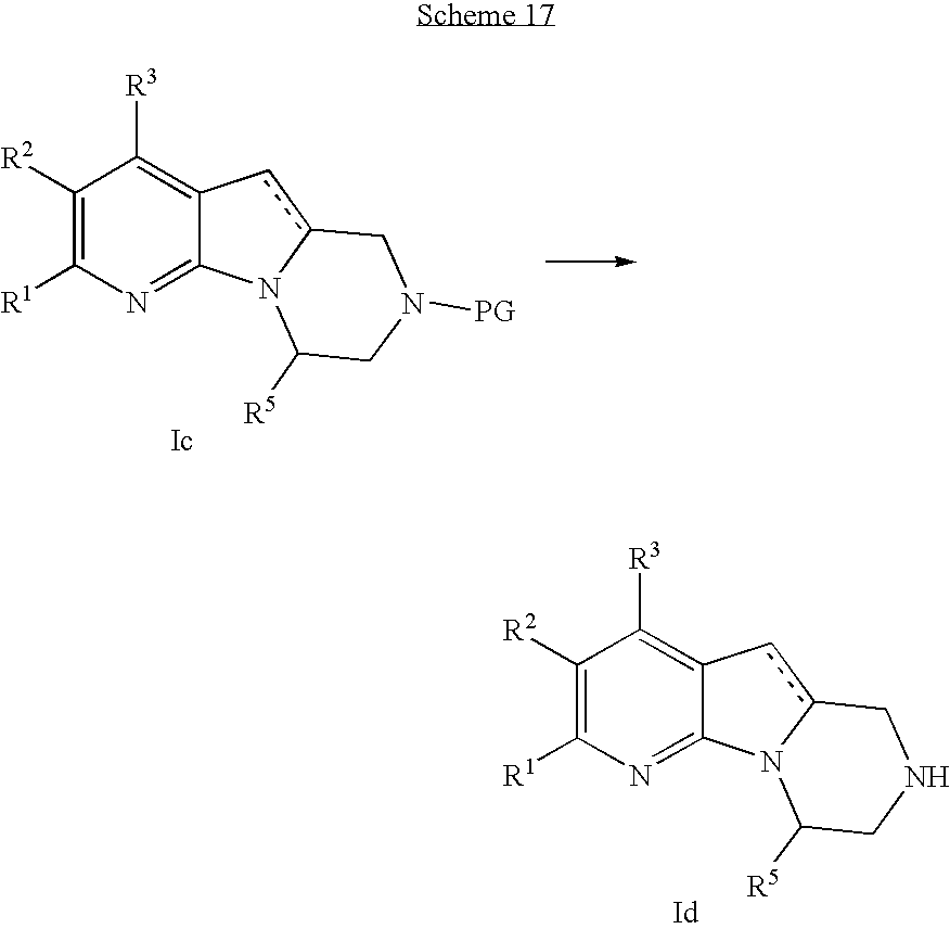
C1([R2])=C([R1])N=C2C(=C1[R3])cc1N2C([R5])CN([PG])C1.C1([R2])=C([R1])N=C2C(=C1[R3])cc1N2C([R5])CNC1
